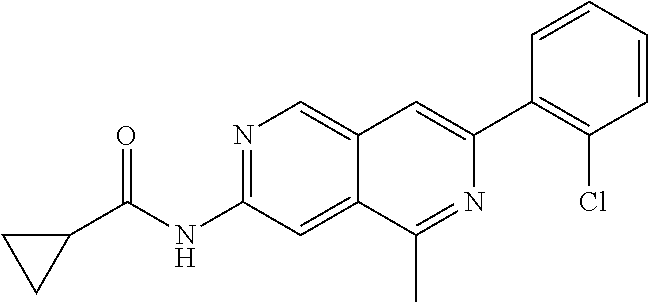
C1C(C(NC2=NC=C3C(=C2)C(C)=NC(C2=C(Cl)C=CC=C2)=C3)=O)C1
